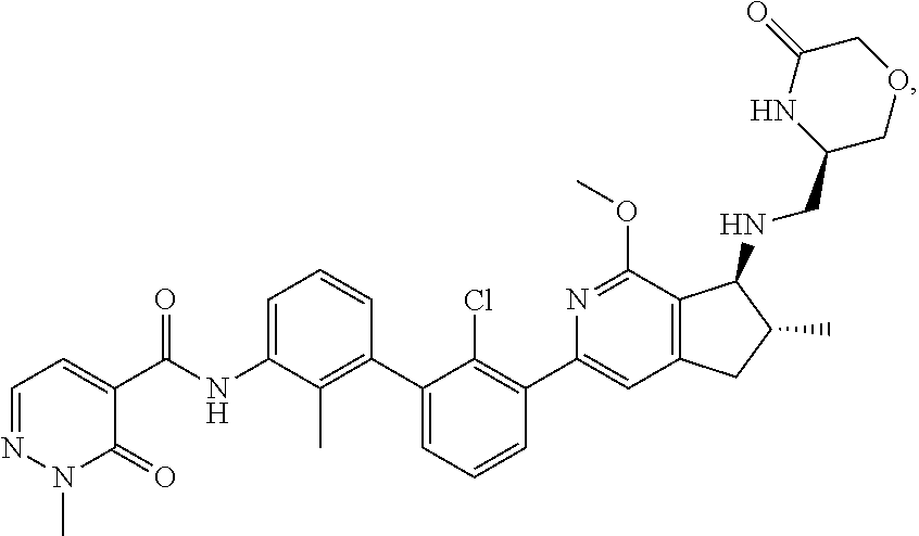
C1=NN(C)C(=O)C(C(NC2=CC=CC(C3=CC=CC(C4=CC5=C(C(OC)=N4)C(NCC4COCC(=O)N4)C(C)C5)=C3Cl)=C2C)=O)=C1
